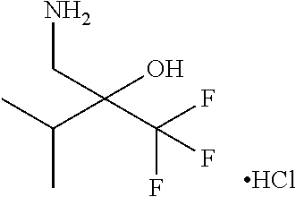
C(C)(C)C(C(F)(F)F)(CN)O.Cl
